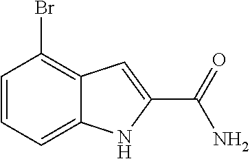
C1=CC=C2C(=C1Br)C=C(C(N)=O)N2
